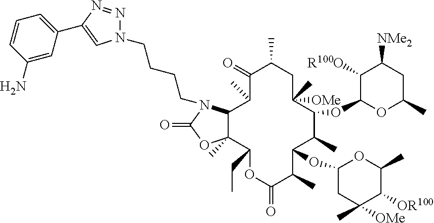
N1(CCCCN2C3C(C)(C(CC)OC(=O)C(C)C(OC4CC(C)([OMe])C([OR100])C(C)O4)C(C)C(OC4OC(C)CC([NMe2])C4[R100O])C(C)([OMe])CC(C)C(=O)C3C)OC2=O)N=NC(C2=CC=CC(N)=C2)=C1
